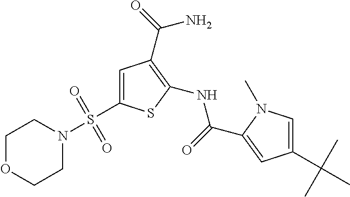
C1(NC(=O)C2=CC(C(C)(C)C)=CN2C)=C(C(=O)N)C=C(S(N2CCOCC2)(=O)=O)S1
